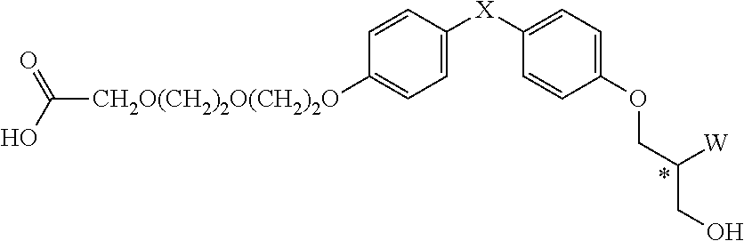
[CH2O(CH2)2O(CH2)2O](C(O)=O)C1=CC=C([X]C2=CC=C(OCC([W])CO)C=C2)C=C1
